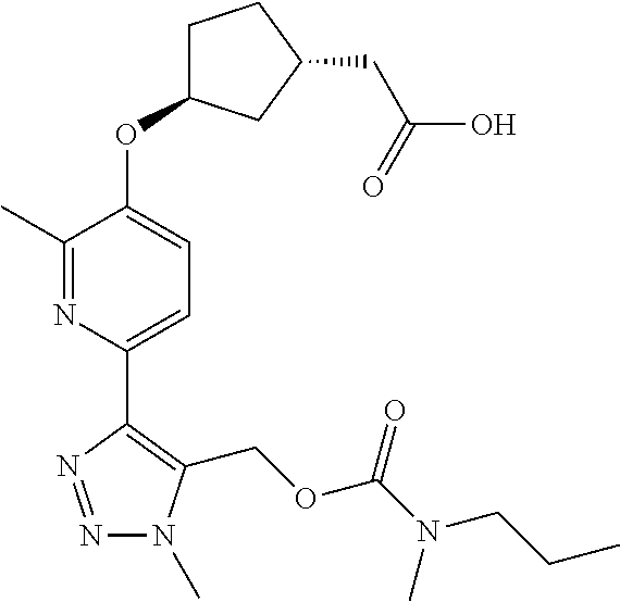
N1=NC(C2=CC=C(OC3CCC(CC(=O)O)C3)C(C)=N2)=C(COC(N(C)CCC)=O)N1C
